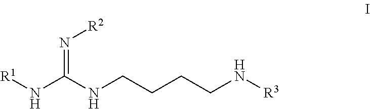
[R1]NC(NCCCCN[R3])=N[R2]
